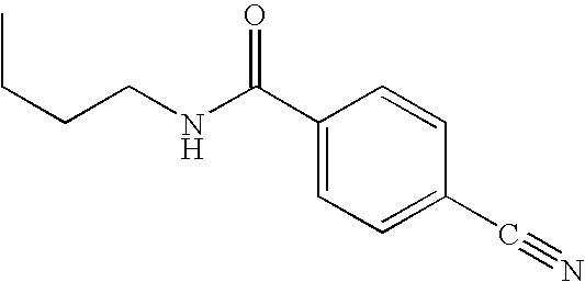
CCCCNC(C1=CC=C(C#N)C=C1)=O
